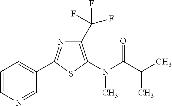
C1=CC=C(C2=NC(C(F)(F)F)=C(N(C(=O)C(C)C)C)S2)C=N1
